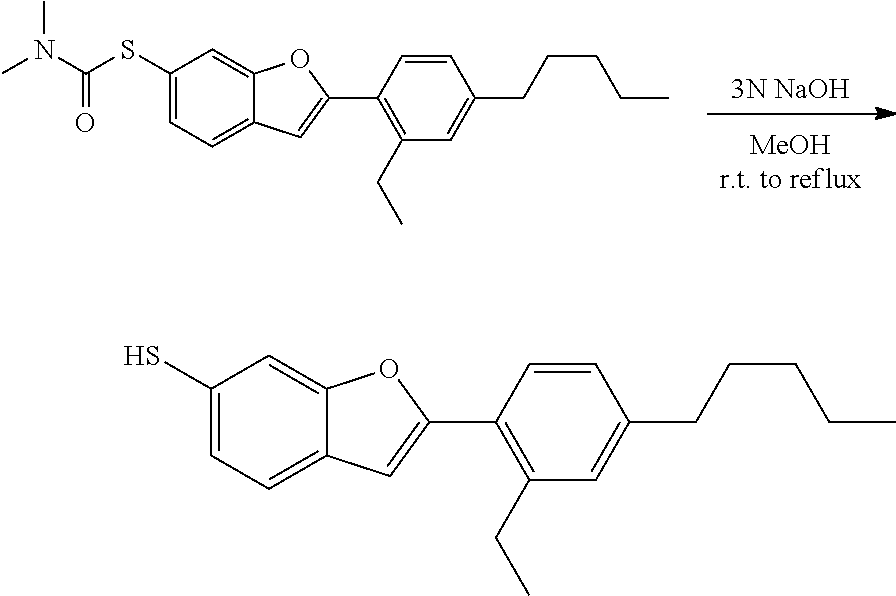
C1(S)=CC=C2C(=C1)OC(C1=C(CC)C=C(CCCCC)C=C1)=C2.C1(SC(N(C)C)=O)=CC=C2C(=C1)OC(C1=C(CC)C=C(CCCCC)C=C1)=C2.[3N NaOH]
